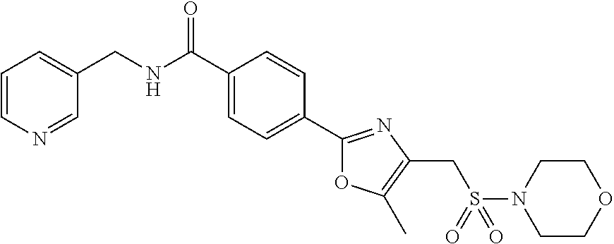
C1=CN=CC(CNC(C2=CC=C(C3=NC(CS(N4CCOCC4)(=O)=O)=C(C)O3)C=C2)=O)=C1
